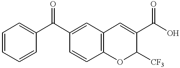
C1=CC2=C(C=C1C(C1=CC=CC=C1)=O)C=C(C(O)=O)C([CF3])O2
